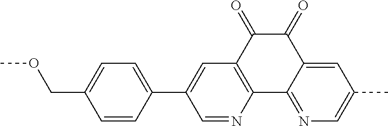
C1=NC2=C(C=C1C1=CC=C(COC)C=C1)C(=O)C(=O)C1=CC(C)=CN=C21
